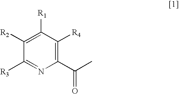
C1([R2])=C([R1])C([R4])=C(C(C)=O)N=C1[R3]
